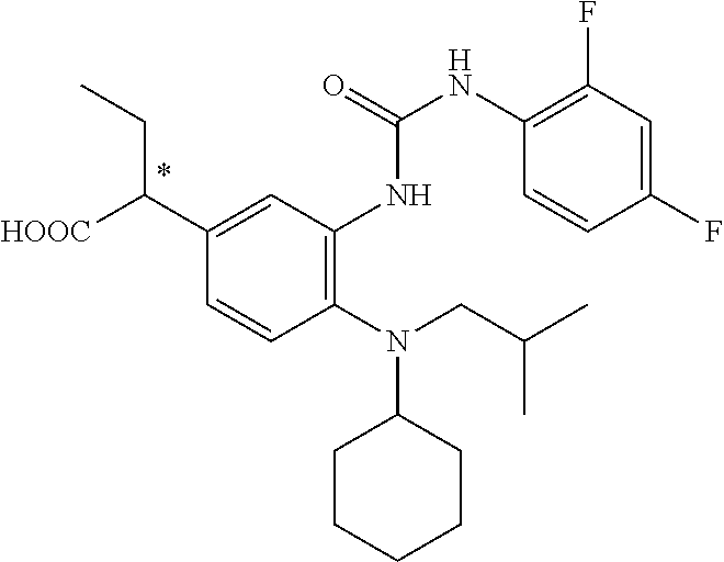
C1=CC(N(CC(C)C)C2CCCCC2)=C(NC(=O)NC2=C(F)C=C(F)C=C2)C=C1C([HOOC])CC
